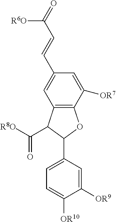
C1([OR9])=CC(C2OC3=C(C2C([R8O])=O)C=C(C=CC(=O)[R6O])C=C3[OR7])=CC=C1[OR10]
